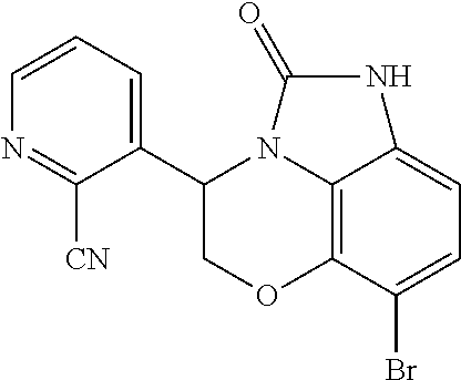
C12=C3C(Br)=CC=C1NC(=O)N2C(C1=CC=CN=C1[CN])CO3
